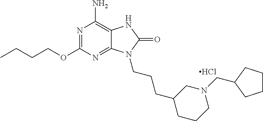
N1=C(OCCCC)N=C2C(=C1N)NC(=O)N2CCCC1CCCN(CC2CCCC2)C1.Cl
